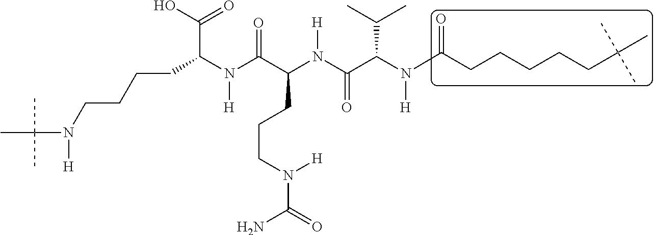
C(C(N(C(C(N(C(C(N(C(CCCCCC(C)(C)C)=O)[H])C(C)C)=O)[H])CCCN(C(=O)N)[H])=O)[H])C(O)=O)CCCN(C(C)(C)C)[H]
